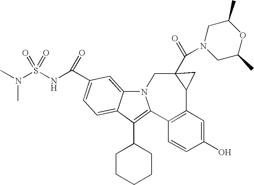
N12C3=CC(C(NS(N(C)C)(=O)=O)=O)=CC=C3C(C3CCCCC3)=C1C1=C(C=C(O)C=C1)C1C(C(=O)N3CC(C)OC(C)C3)(C2)C1
